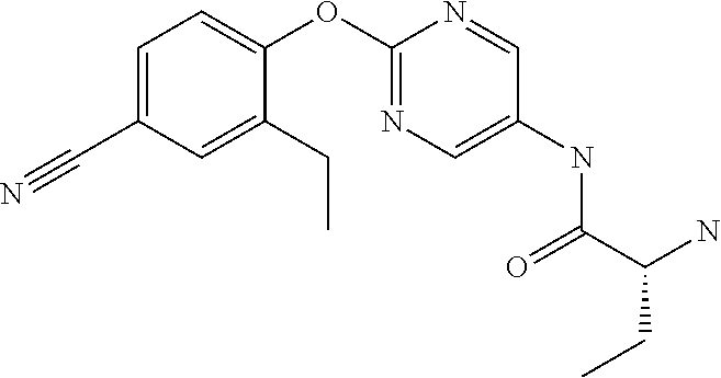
C1(OC2=CC=C(C#N)C=C2CC)=NC=C(NC(C(CC)N)=O)C=N1
